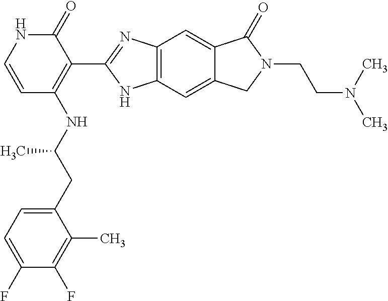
C12=C(C=C3C(=C1)C(=O)N(CCN(C)C)C3)NC(C1=C(NC(CC3=CC=C(F)C(F)=C3C)C)C=CNC1=O)=N2
